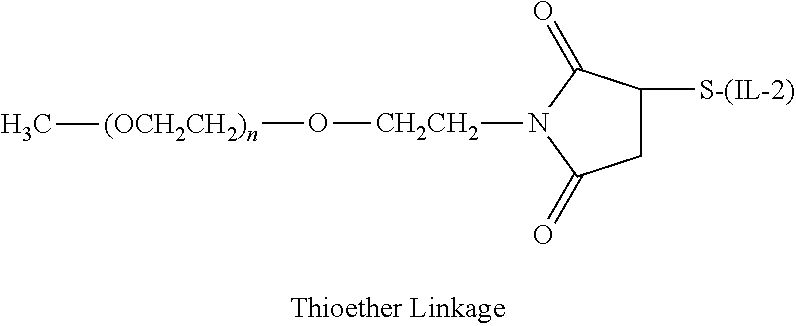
C1C([S-(IL-2)])C(=O)N([CH2CH2]O[(OCH2CH2)n]C)C1=O
